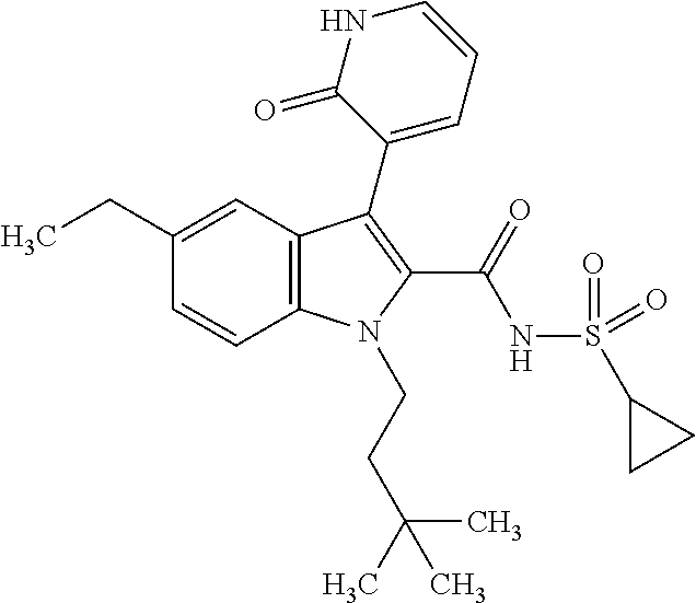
C1(CC)=CC2=C(C=C1)N(CCC(C)(C)C)C(C(=O)NS(C1CC1)(=O)=O)=C2C1=CC=CNC1=O
